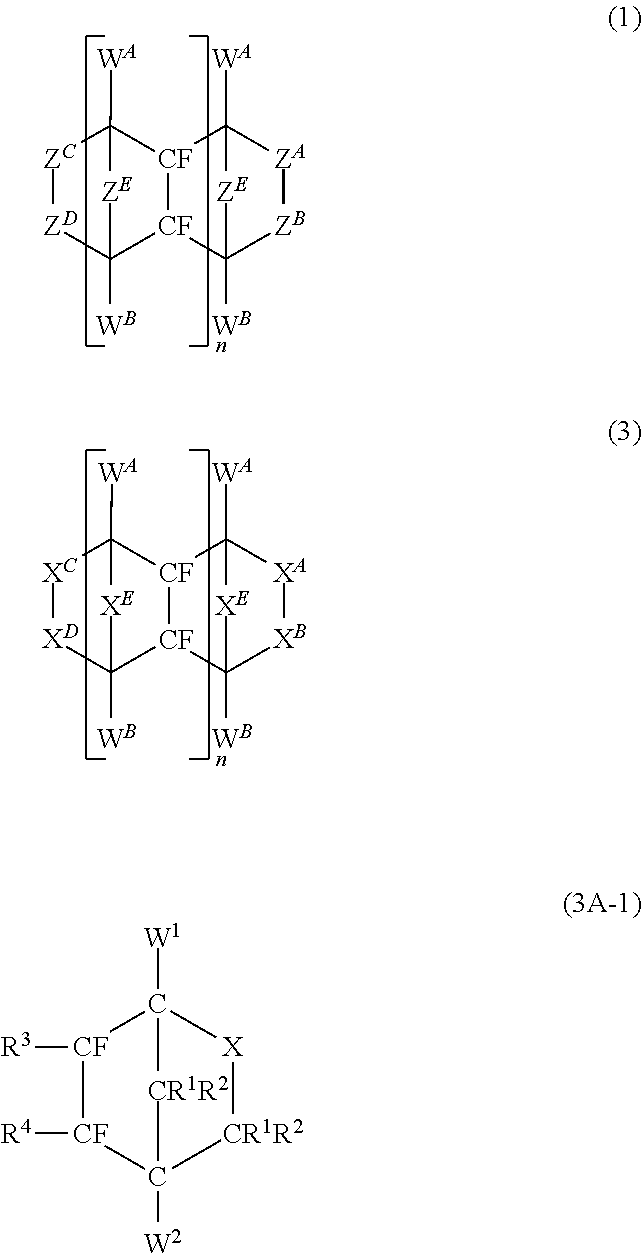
[ZC]1[ZD]C2([WB])[CF]3[CF](C1([WA])[ZE]2)C1([WA])[ZA][ZB]C3([WB])[ZE]1.[XC]1[XD]C2([WB])[CF]3[CF](C1([WA])[XE]2)C1([WA])[XA][XB]C3([WB])[XE]1.[CF]1([R4])[CF]([R3])C2([W1])[X][CR1R2]C1([W2])[CR1R2]2
